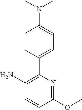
C1(OC)=NC(C2=CC=C(N(C)C)C=C2)=C(N)C=C1
